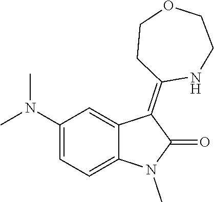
C1(N(C)C)=CC=C2C(=C1)C(=C1NCCOCC1)C(=O)N2C
